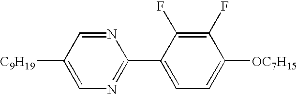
C1([C9H19])=CN=C(C2=CC=C([OC7H15])C(F)=C2F)N=C1
